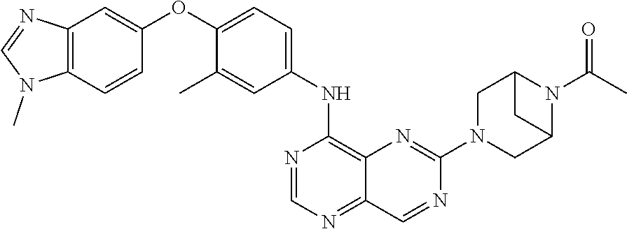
C12=C(C=CC(OC3=CC=C(NC4=C5C(=NC=N4)C=NC(N4CC6N(C(C)=O)C(C4)C6)=N5)C=C3C)=C1)N(C)C=N2
